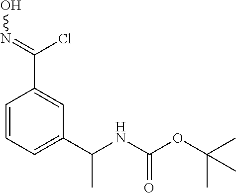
C1=CC=C(C(NC(OC(C)(C)C)=O)C)C=C1C(=NO)Cl
